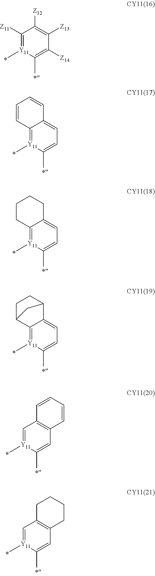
C1([Z11])=[Y11](C)C(C)=C([Z14])C([Z13])=C1[Z12].C12=[Y11](C)C(C)=CC=C1C=CC=C2.C12=[Y11](C)C(C)=CC=C1CCCC2.C12=[Y11](C)C(C)=CC=C1C1CCC2C1.C1=[Y11](C)C(C)=CC2=C1C=CC=C2.C1=[Y11](C)C(C)=CC2=C1CCCC2
